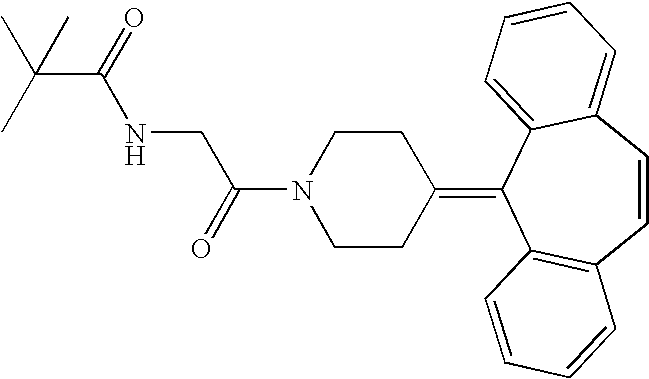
C(N1CCC(=C2C3=C(C=CC4=CC=CC=C24)C=CC=C3)CC1)(CNC(C(C)(C)C)=O)=O
